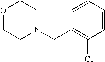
O1CCN(C(C2=C(Cl)C=CC=C2)C)CC1
